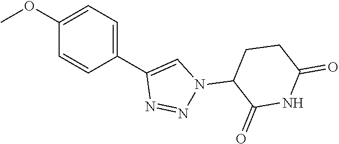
C1(C2=CN(C3C(=O)NC(=O)CC3)N=N2)=CC=C(OC)C=C1
